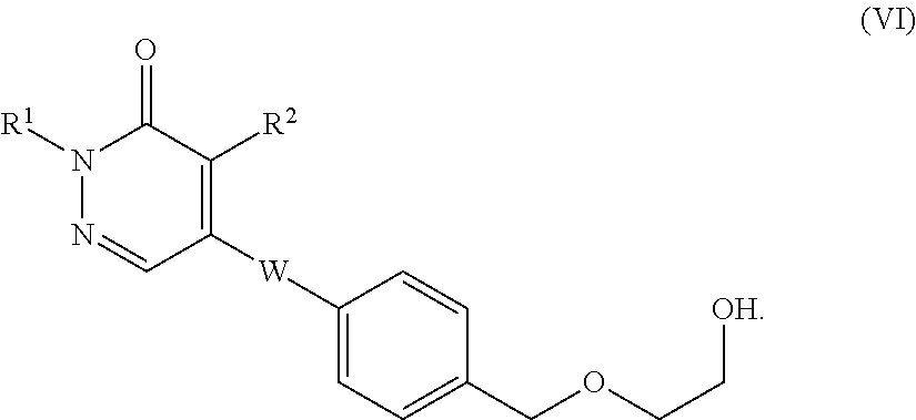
N1([R1])N=CC([W]C2=CC=C(COCC[OH])C=C2)=C([R2])C1=O
